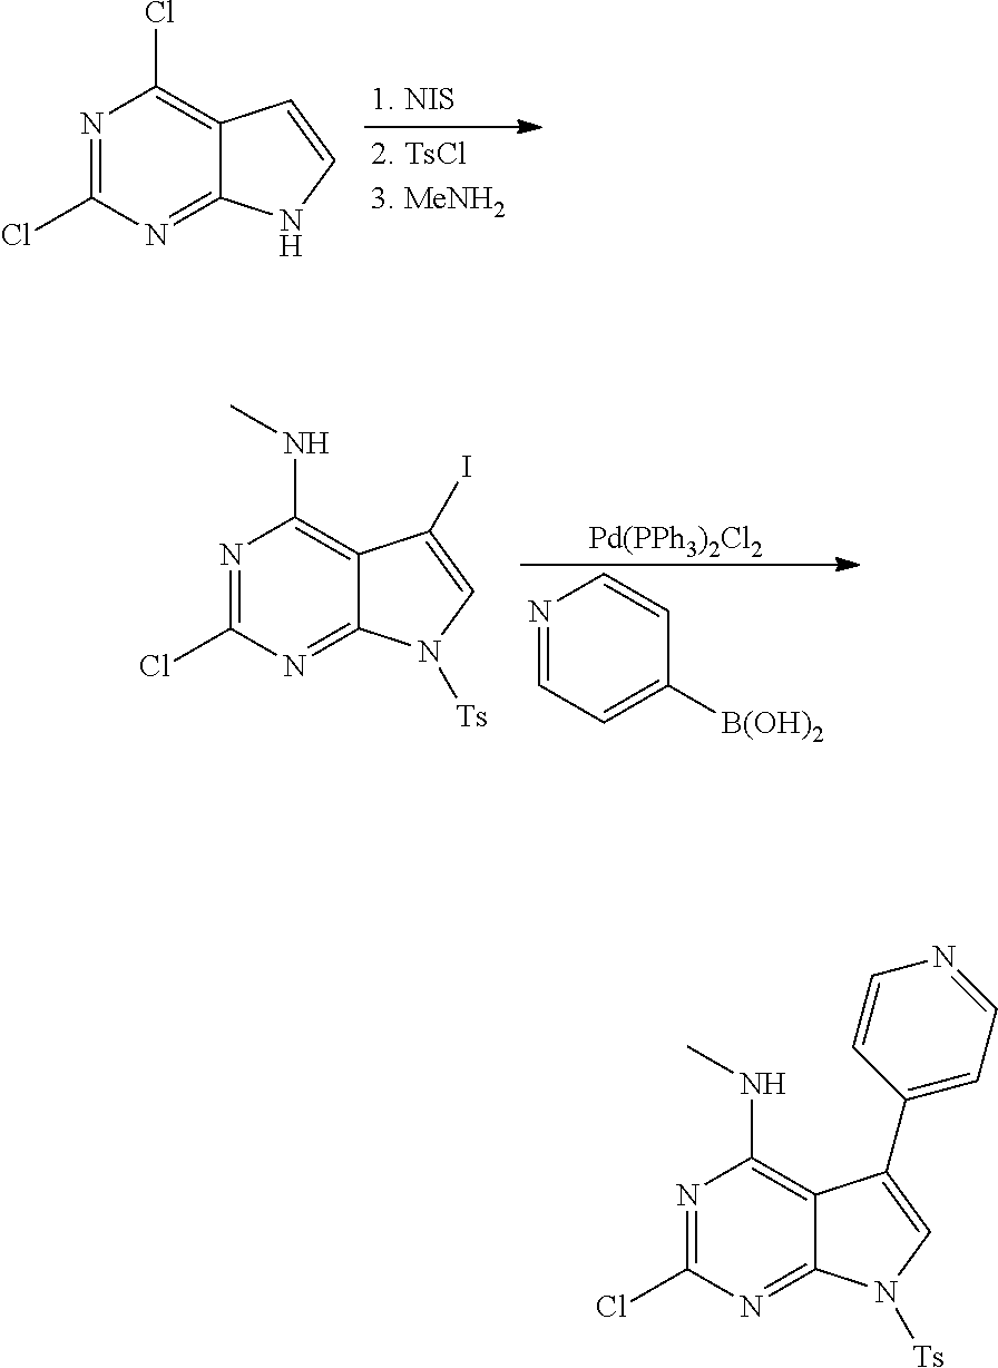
N1=C(Cl)N=C2C(=C1Cl)C=CN2.N1=C(Cl)N=C2C(=C1NC)C(I)=CN2[Ts].[Pd(PPh3)2Cl2].N1=CC=C([B(OH)2])C=C1.N1=C(Cl)N=C2C(=C1NC)C(C1=CC=NC=C1)=CN2[Ts]
